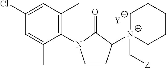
[Y].C1CC([N+]2(C[Z])CCCCC2)C(=O)N1C1=C(C)C=C(Cl)C=C1C
